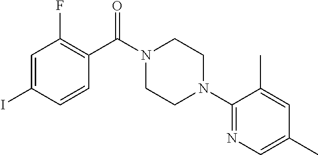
C1=C(I)C=CC(C(N2CCN(C3=NC=C(C)C=C3C)CC2)=O)=C1F
